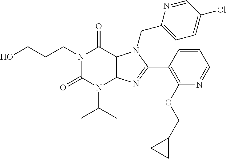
OCCCN1C(=O)N(C(C)C)C2=C(C1=O)N(CC1=CC=C(Cl)C=N1)C(C1=C(OCC3CC3)N=CC=C1)=N2
